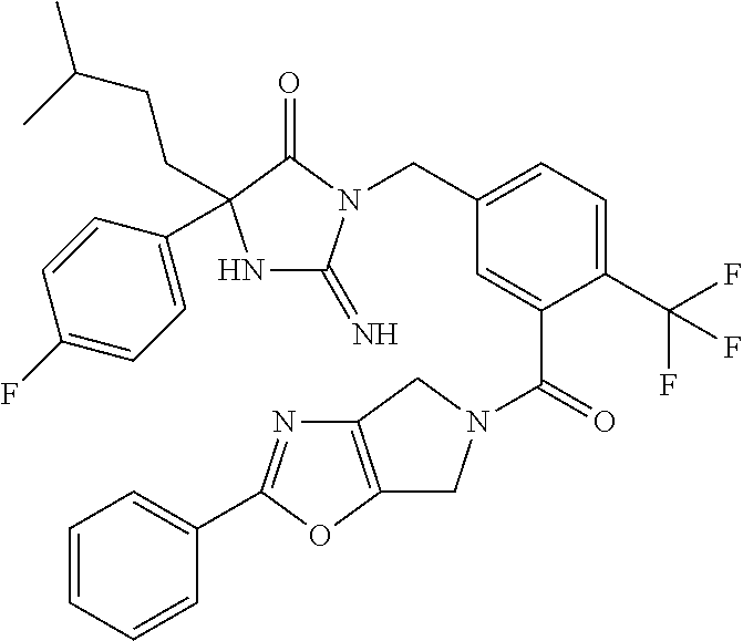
N1C(=N)N(CC2=CC=C(C(F)(F)F)C(C(=O)N3CC4=C(C3)N=C(C3=CC=CC=C3)O4)=C2)C(=O)C1(CCC(C)C)C1=CC=C(F)C=C1
